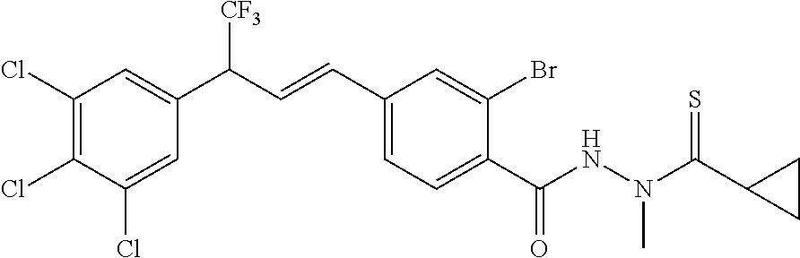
C1(Cl)=C(Cl)C(Cl)=CC(C(C=CC2=CC=C(C(NN(C(C3CC3)=S)C)=O)C(Br)=C2)[CF3])=C1
